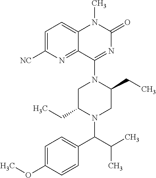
C1=C([NC])N=C2C(=C1)N(C)C(=O)N=C2N1C(CC)CN(C(C2=CC=C(OC)C=C2)C(C)C)C(CC)C1
